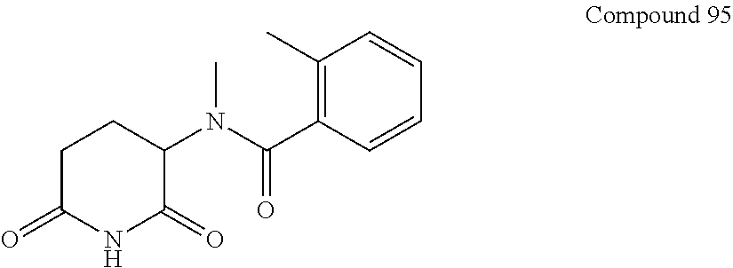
C1C(=O)NC(=O)C(N(C(C2=C(C)C=CC=C2)=O)C)C1
